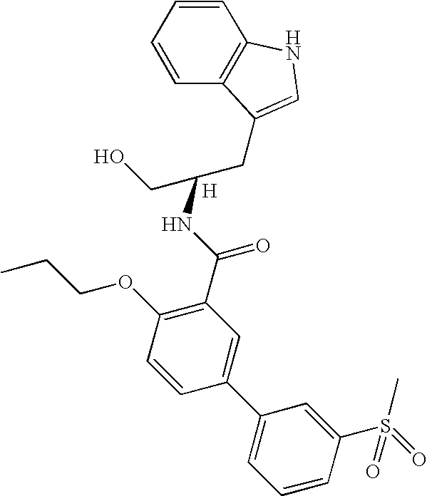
CCCOC1=C(C(NC(CC2=CNC3=C2C=CC=C3)CO)=O)C=C(C2=CC=CC(S(=O)(C)=O)=C2)C=C1.[H]
